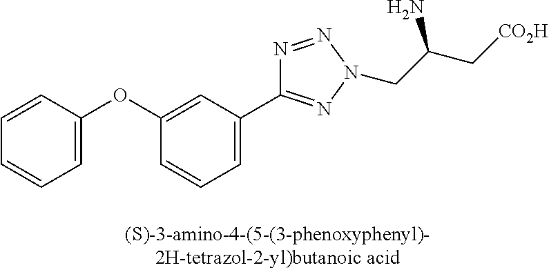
C1=CC=C(C2=NN(CC(C[CO2H])N)N=N2)C=C1OC1=CC=CC=C1
